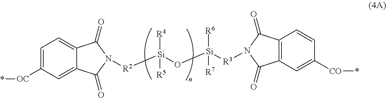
C1=C([OC]*)C=C2C(=C1)C(=O)N([R2][Si](O[Si]([R3]N1C(=O)C3=C(C1=O)C=CC([CO]*)=C3)([R6])[R7])([R4])[R5])C2=O
